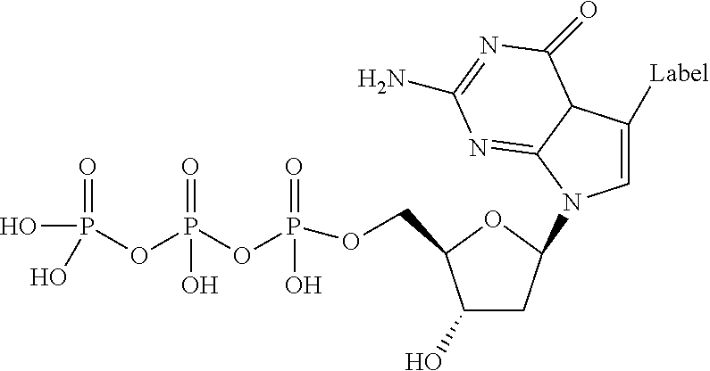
O(P(=O)(O)OP(=O)(O)OP(=O)(O)O)CC1C(O)CC(N2C=C([Label])C3C2=NC(N)=NC3=O)O1
